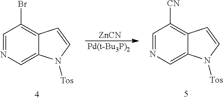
C1=NC=C2C(=C1Br)C=CN2[Tos].[ZnCN].[Pd(t-Bu3P)2].C1=NC=C2C(=C1[CN])C=CN2[Tos]
